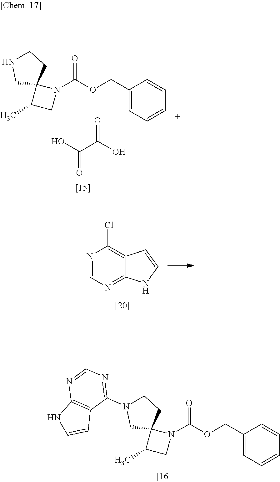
N1(C(OCC2=CC=CC=C2)=O)C2(C(C)C1)CCNC2.O=C(O)C(O)=O.N1=CN=C2C(=C1Cl)C=CN2.N1(C(OCC2=CC=CC=C2)=O)C2(C(C)C1)CCN(C1=NC=NC3=C1C=CN3)C2
